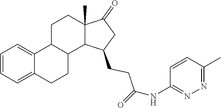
C1=CC=C2C(=C1)C1CCC3(C)C(=O)CC(CCC(=O)NC4=NN=C(C)C=C4)C3C1CC2
